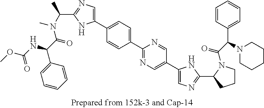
C1(C2=CC=C(C3=NC=C(C4=CN=C(C5N(C(C(N6CCCCC6)C6=CC=CC=C6)=O)CCC5)N4)C=N3)C=C2)=CN=C(C(N(C)C(C(NC(OC)=O)C2=CC=CC=C2)=O)C)N1
